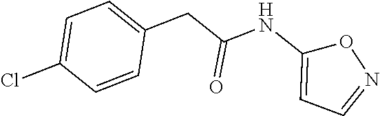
C1=C(Cl)C=CC(CC(NC2=CC=NO2)=O)=C1
